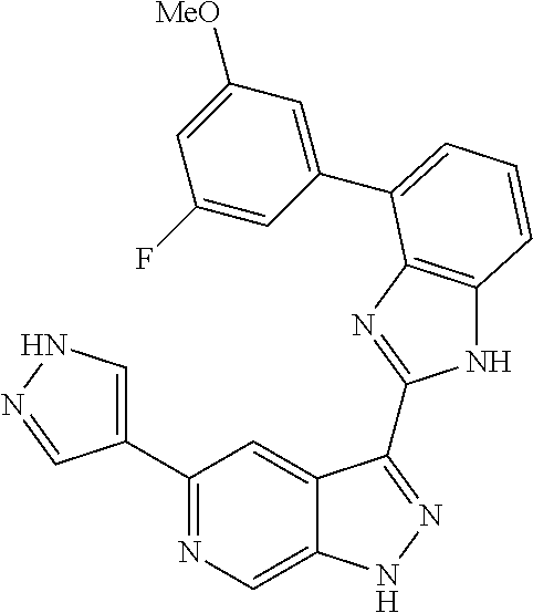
C1(C2=NC=C3C(=C2)C(C2=NC4=C(N2)C=CC=C4C2=CC([MeO])=CC(F)=C2)=NN3)=CNN=C1
